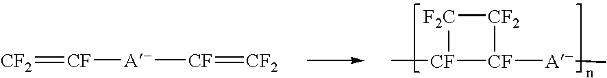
[F2C]1[CF2][CF]([A-]C)[CF]1C.[CF2]=[CF][A-][CF]=[CF2]
